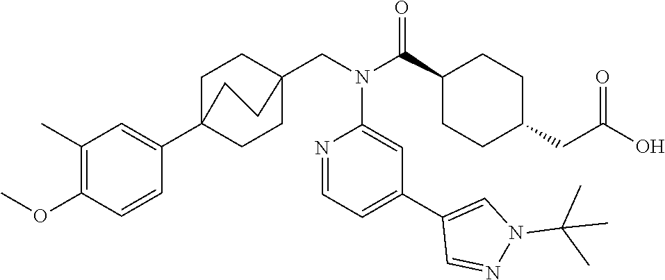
C1(C(N(CC23CCC(C4=CC(C)=C(OC)C=C4)(CC2)CC3)C2=CC(C3=CN(C(C)(C)C)N=C3)=CC=N2)=O)CCC(CC(O)=O)CC1
